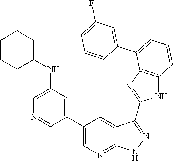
C1=C(NC2CCCCC2)C=C(C2=CN=C3C(=C2)C(C2=NC4=C(N2)C=CC=C4C2=CC(F)=CC=C2)=NN3)C=N1
